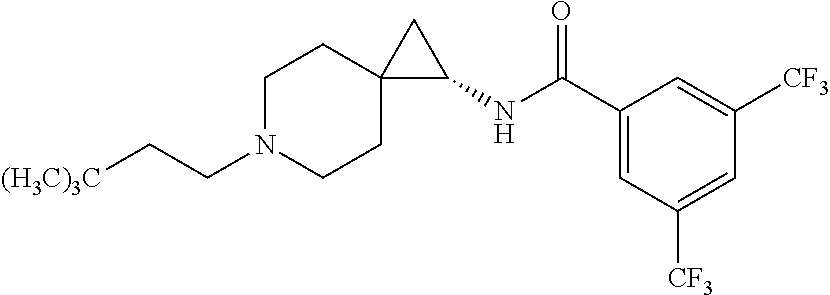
C1(C(NC2CC23CCN(CC[(H3C)3C])CC3)=O)=CC([CF3])=CC([CF3])=C1
